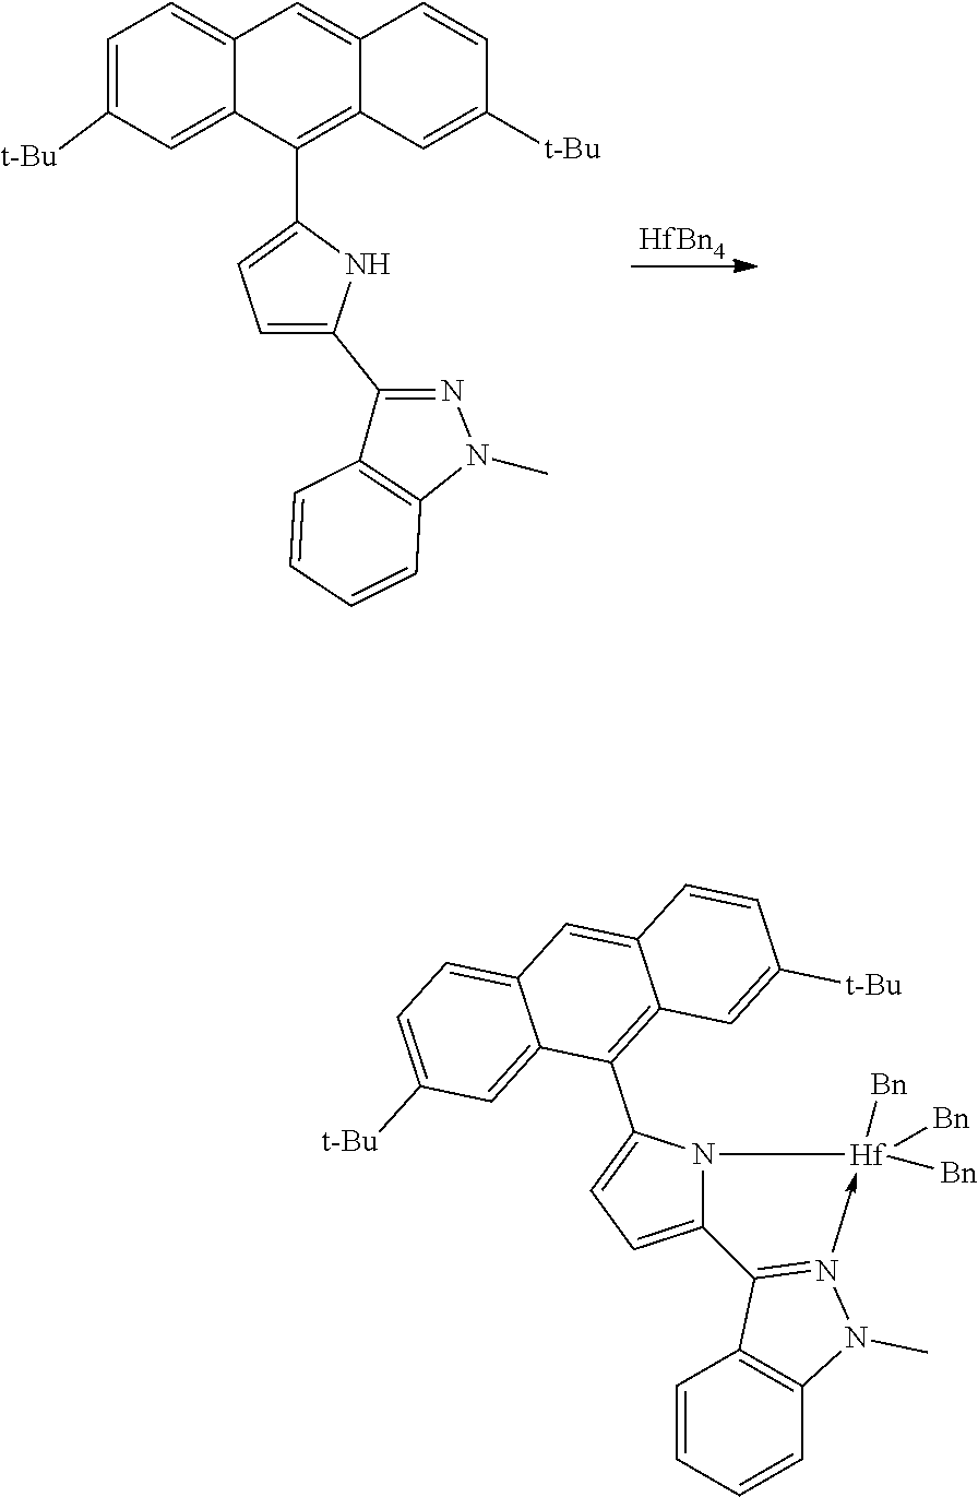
C12=CC([t-Bu])=CC=C1C=C1C=CC([t-Bu])=CC1=C2C1=CC=C(C2=NN(C)C3=C2C=CC=C3)N1.[HfBn4].C12=CC=C(C3=C4C(=CC5=CC=C([t-Bu])C=C35)C=CC([t-Bu])=C4)N1[Hf]([Bn])([Bn])([Bn])-N1=C2C2=C(C=CC=C2)N1C
